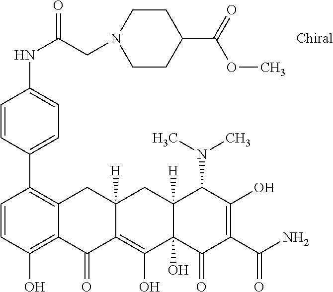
C1=CC(O)=C2C(=C1C1=CC=C(NC(=O)CN3CCC(C(=O)OC)CC3)C=C1)CC1([H])C(=C(O)C3(O)C([H])(C1)C(N(C)C)C(O)=C(C(N)=O)C3=O)C2=O
